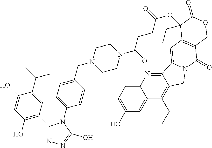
C1(O)=CC(O)=C(C2=NN=C(O)N2C2=CC=C(CN3CCN(C(CCC(OC4(CC)C5=C(C(=O)N6CC7=C(CC)C8=CC(O)=CC=C8N=C7C6=C5)COC4=O)=O)=O)CC3)C=C2)C=C1C(C)C
